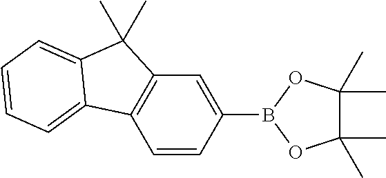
C1(C)(C)C(C)(C)OB(C2=CC3=C(C=C2)C2=CC=CC=C2C3(C)C)O1
